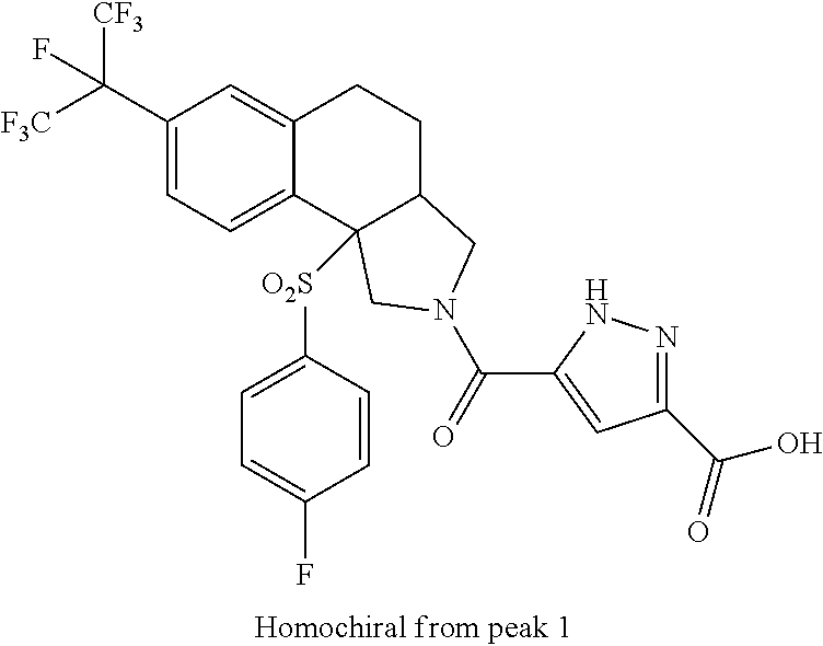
[F3C]C(C1=CC=C2C(=C1)CCC1C2([O2S]C2=CC=C(F)C=C2)CN(C(=O)C2=CC(C(O)=O)=NN2)C1)([CF3])F
